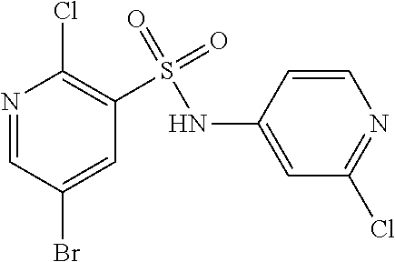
N1=C(Cl)C=C(NS(C2=C(Cl)N=CC(Br)=C2)(=O)=O)C=C1
